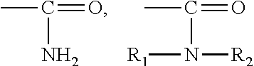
CC(=O)N.CC(=O)N([R1])[R2]
